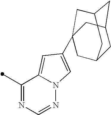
C1(C)=NC=NN2C1=CC(C13CC4CC(CC(C1)C4)C3)=C2
